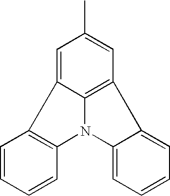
C1=C2C3=C(C=C1C)C1=CC=CC=C1N3C1=C2C=CC=C1
